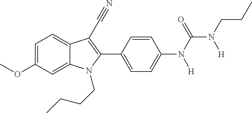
C1=C2C(=CC=C1OC)C(C#N)=C(C1=CC=C(N([H])C(=O)N(CCC)[H])C=C1)N2CCCC
